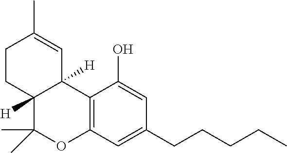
C12([H])C3=C(C=C(CCCCC)C=C3O)OC(C)(C)C1([H])CCC(C)=C2
